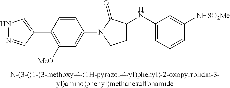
N1N=CC(C2=C([OMe])C=C(N3CCC(NC4=CC=CC([NHSO2Me])=C4)C3=O)C=C2)=C1
